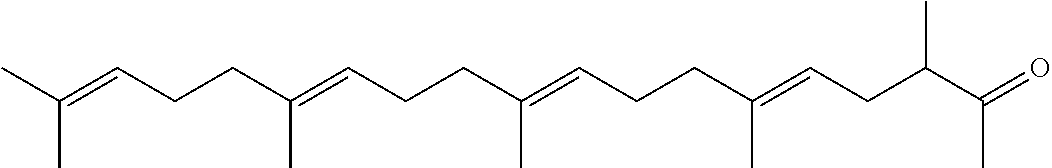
C(C=C(CCC=C(CCC=C(CCC=C(C)C)C)C)C)C(C(C)=O)C
